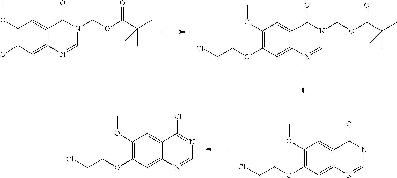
C1(OC)=C(O)C=C2C(=C1)C(=O)N(COC(C(C)(C)C)=O)C=N2.C1(OC)=C(OCCCl)C=C2C(=C1)C(=O)N(COC(C(C)(C)C)=O)C=N2.C1(OC)=C(OCCCl)C=C2C(=C1)C(Cl)=NC=N2.C1(OC)=C(OCCCl)C=C2C(=C1)C(=O)NC=N2
